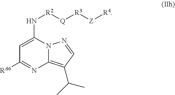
C12=C(C(C)C)C=NN1C(N[R2][Q][R3][Z][R4])=CC([RA6])=N2
